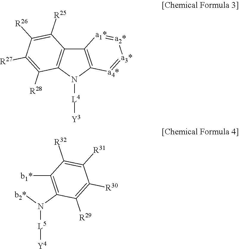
C12=C(N([L4][Y3])C3=C1C([R25])=C([R26])C([R27])=C3[R28])[a4*]=[a3*][a2*]=[a1*]2.C1([b1*])=C(N([b2*])[L5][Y4])C([R29])=C([R30])C([R31])=C1[R32]
